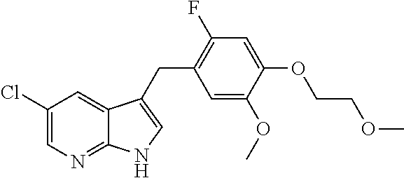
C1(Cl)=CN=C2C(=C1)C(CC1=C(F)C=C(OCCOC)C(OC)=C1)=CN2
